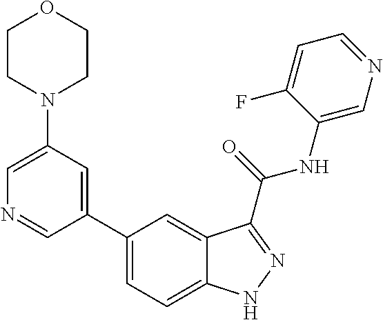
C1(N2CCOCC2)=CN=CC(C2=CC=C3C(=C2)C(C(NC2=CN=CC=C2F)=O)=NN3)=C1
